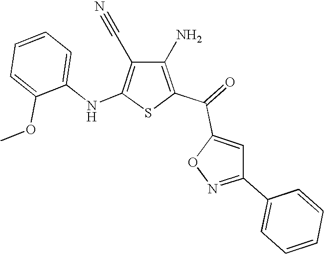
C1(N)=C(C(=O)C2=CC(C3=CC=CC=C3)=NO2)SC(NC2=CC=CC=C2OC)=C1C#N
